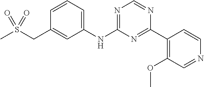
C1=C(NC2=NC=NC(C3=C(OC)C=NC=C3)=N2)C=C(CS(C)(=O)=O)C=C1
